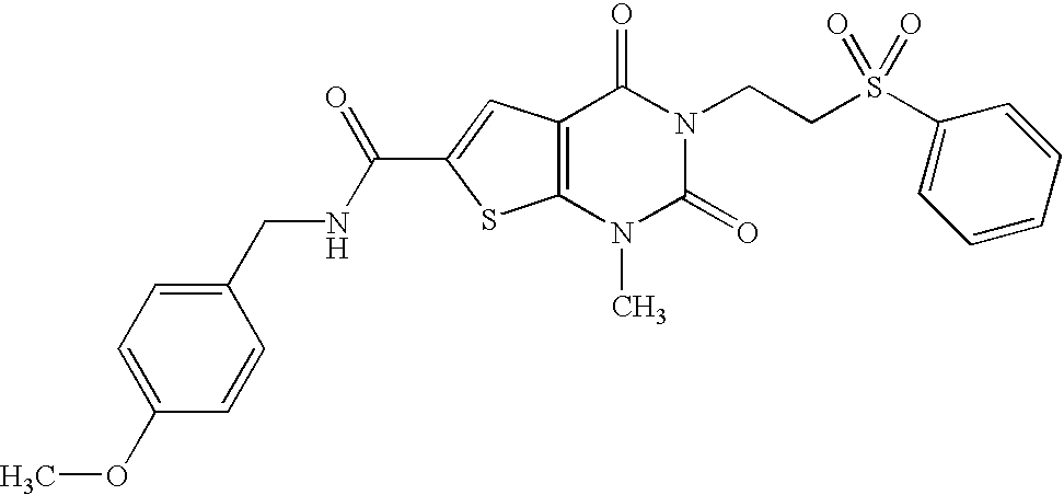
C1(OC)=CC=C(CNC(=O)C2=CC3=C(S2)N(C)C(=O)N(CCS(C2=CC=CC=C2)(=O)=O)C3=O)C=C1
